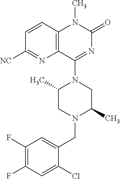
C1=CC2=C(N=C1[NC])C(N1C(C)CN(CC3=CC(F)=C(F)C=C3Cl)C(C)C1)=NC(=O)N2C
